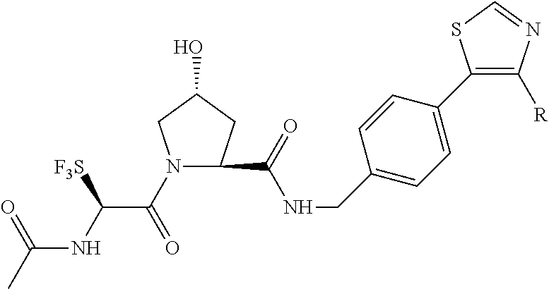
N1(C(C(NC(C)=O)[F3S])=O)CC(O)CC1C(NCC1=CC=C(C2=C([R])N=CS2)C=C1)=O
